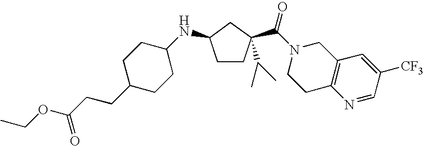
C1CC(C(N2CCC3=C(C2)C=C([CF3])C=N3)=O)(C(C)C)CC1NC1CCC(CCC(OCC)=O)CC1
